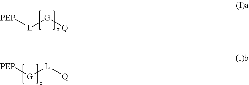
[PEP][G][L][Q].[PEP][L][G][Q]
